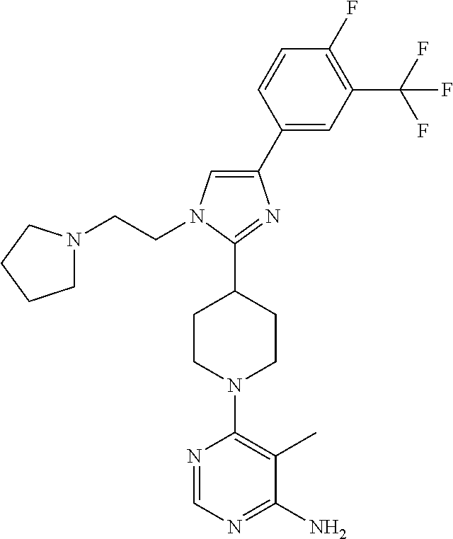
C1(C2=CN(CCN3CCCC3)C(C3CCN(C4=C(C)C(N)=NC=N4)CC3)=N2)=CC(C(F)(F)F)=C(F)C=C1
